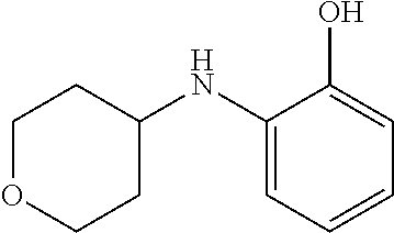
C1(NC2CCOCC2)=CC=CC=C1O
